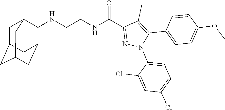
N(CCNC(C1=NN(C2=CC=C(Cl)C=C2Cl)C(C2=CC=C(OC)C=C2)=C1C)=O)C1C2CC3CC(CC1C3)C2
